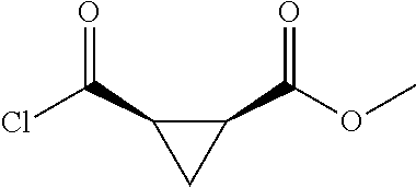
ClC(C1C(C(OC)=O)C1)=O
